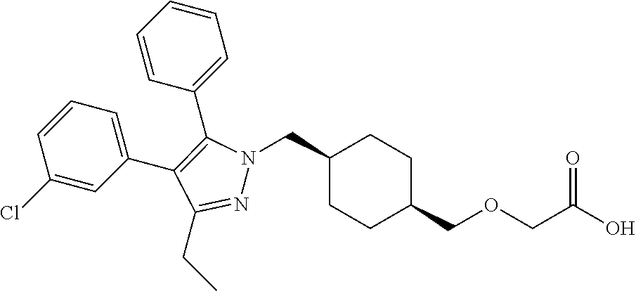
C1(CN2N=C(CC)C(C3=CC=CC(Cl)=C3)=C2C2=CC=CC=C2)CCC(COCC(O)=O)CC1
